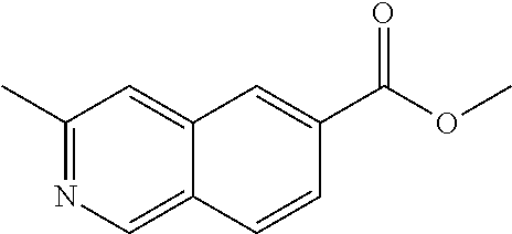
C1(C)=NC=C2C(=C1)C=C(C(=O)OC)C=C2
